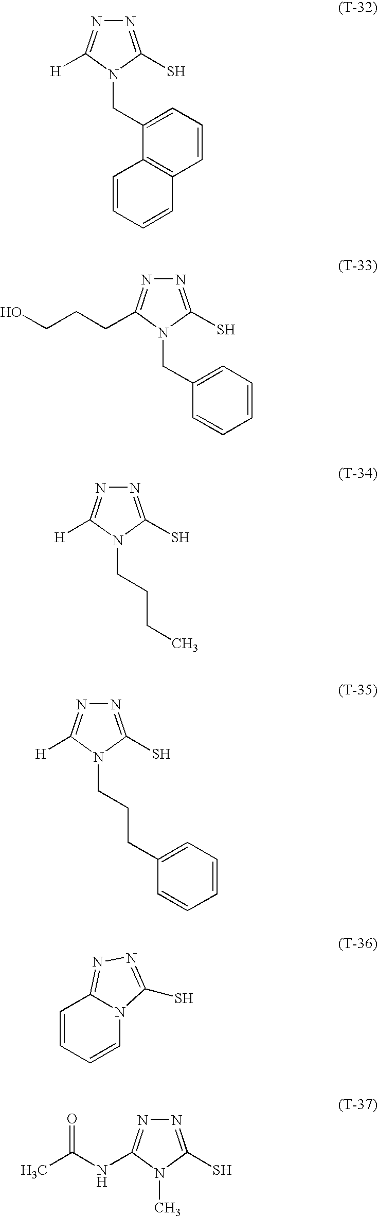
N1=C(S)N(CC2=CC=CC3=C2C=CC=C3)C([H])=N1.N1=C(S)N(CC2=CC=CC=C2)C(CCCO)=N1.N1=C(S)N(CCCC)C([H])=N1.N1=C(S)N(CCCC2=CC=CC=C2)C([H])=N1.C1=CC=CN2C1=NN=C2S.N1=C(S)N(C)C(NC(C)=O)=N1
